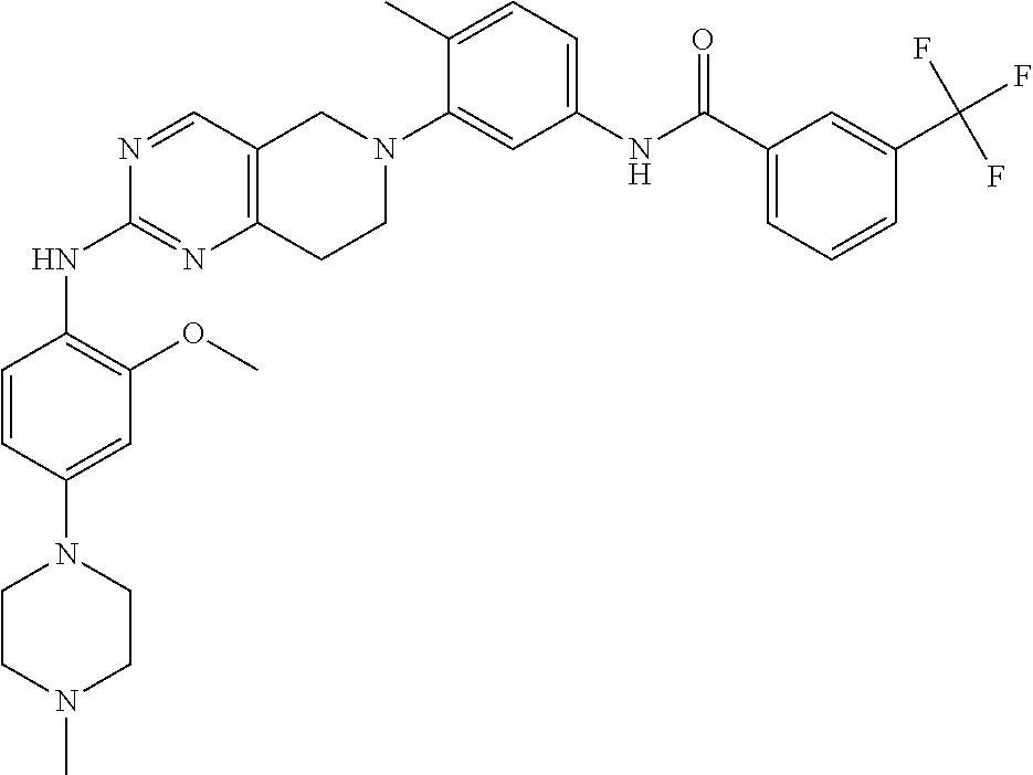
N1=CC2=C(N=C1NC1=C(OC)C=C(N3CCN(C)CC3)C=C1)CCN(C1=CC(NC(C3=CC=CC(C(F)(F)F)=C3)=O)=CC=C1C)C2
